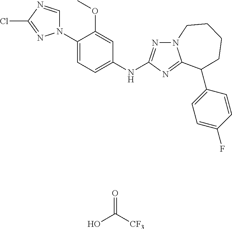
C1(N2C=NC(Cl)=N2)=CC=C(NC2=NN3C(=N2)C(C2=CC=C(F)C=C2)CCCC3)C=C1OC.O=C([CF3])O
